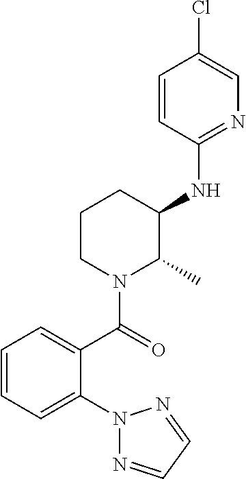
C1=CC=C(N2N=CC=N2)C(C(=O)N2C(C)C(NC3=NC=C(Cl)C=C3)CCC2)=C1
